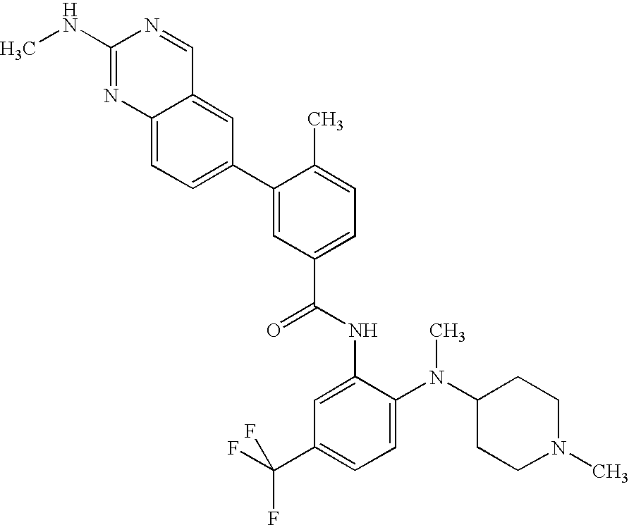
C1(NC)=NC2=CC=C(C3=CC(C(NC4=CC(C(F)(F)F)=CC=C4N(C4CCN(C)CC4)C)=O)=CC=C3C)C=C2C=N1
